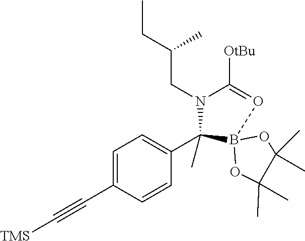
C(N1C([OtBu])=OB2(C1(C1=CC=C(C#C[TMS])C=C1)C)OC(C)(C)C(C)(C)O2)C(CC)C
